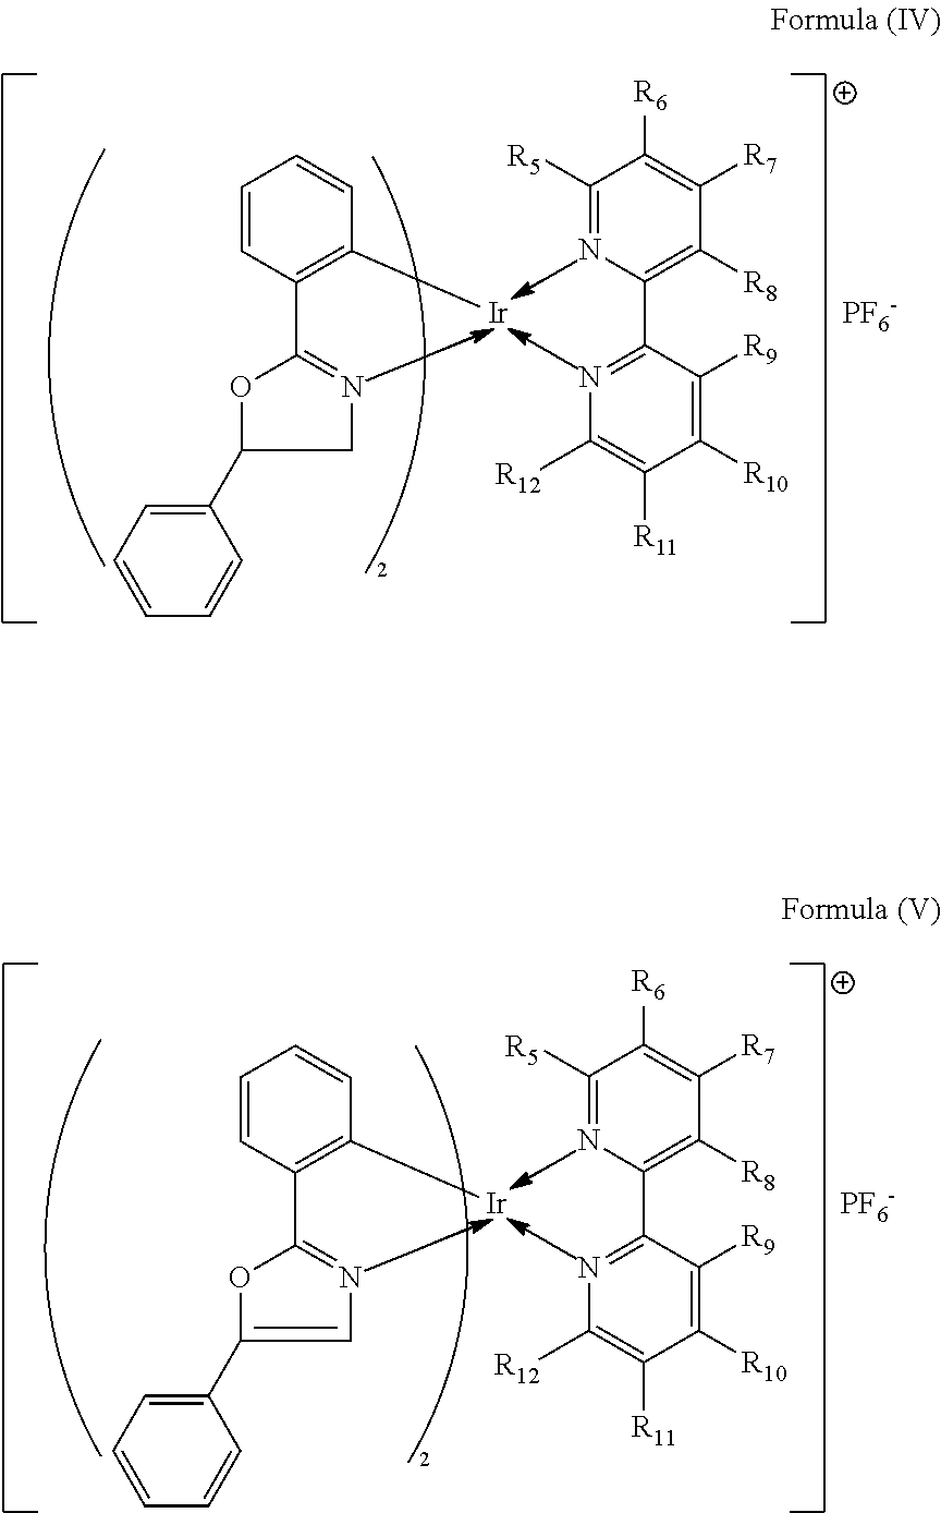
C1([R5])=NC(C2=NC([R12])=C([R11])C([R10])=C2[R9])=C([R8])C([R7])=C1[R6].C1=CC(C2=NCC(C3=CC=CC=C3)O2)=C([Ir])C=C1.[PF6-].C1([R5])=NC(C2=NC([R12])=C([R11])C([R10])=C2[R9])=C([R8])C([R7])=C1[R6].C1=CC(C2=NC=C(C3=CC=CC=C3)O2)=C([Ir])C=C1.[PF6-]
